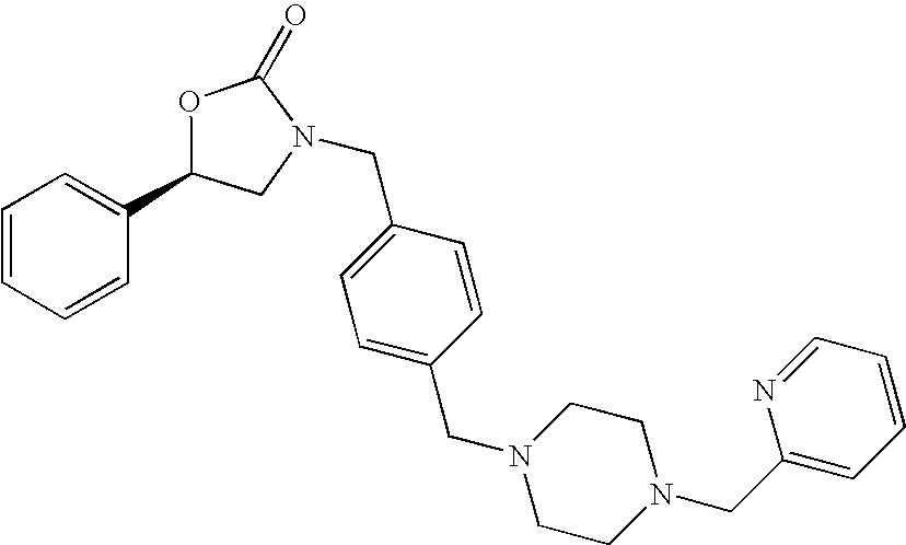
C1=CC=CC(C2CN(CC3=CC=C(CN4CCN(CC5=CC=CC=N5)CC4)C=C3)C(=O)O2)=C1
